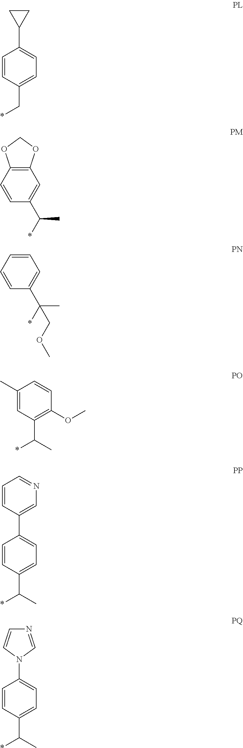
C1=CC(C*)=CC=C1C1CC1.C12=C(C=CC(C(*)C)=C1)OCO2.C1=CC=CC(C(C)(*)COC)=C1.C1(C)=CC(C(*)C)=C(OC)C=C1.C1=CC(C(*)C)=CC=C1C1=CN=CC=C1.C1=CC(C(*)C)=CC=C1N1C=NC=C1
